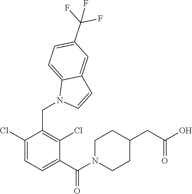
C1(CN2C=CC3=CC(C(F)(F)F)=CC=C23)=C(Cl)C(C(N2CCC(CC(O)=O)CC2)=O)=CC=C1Cl
